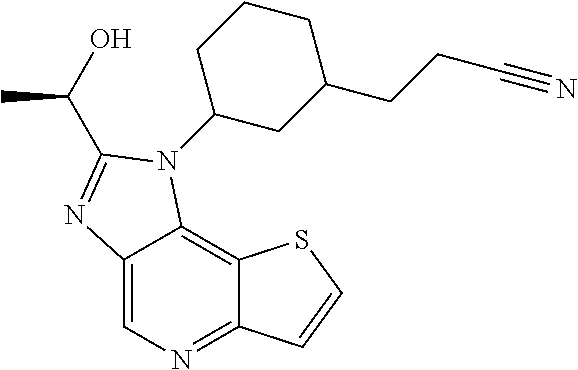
C1C(N2C3=C4C(=NC=C3N=C2C(O)C)C=CS4)CC(CCC#N)CC1
